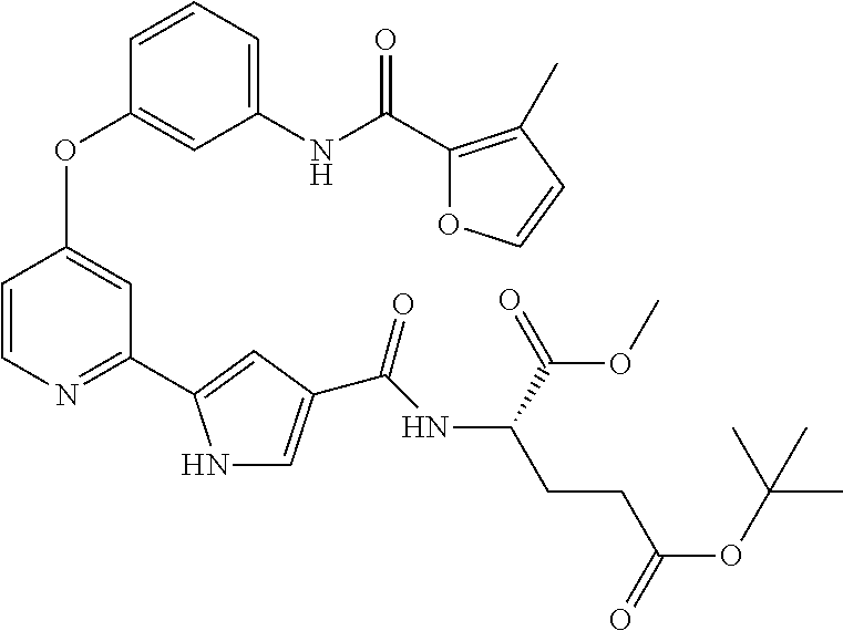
C1=C(NC(C2=C(C)C=CO2)=O)C=C(OC2=CC(C3=CC(C(NC(CCC(OC(C)(C)C)=O)C(=O)OC)=O)=CN3)=NC=C2)C=C1
